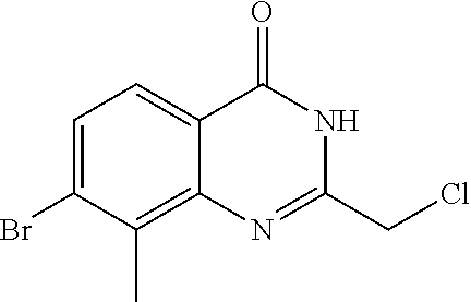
C1(CCl)=NC2=C(C)C(Br)=CC=C2C(=O)N1
